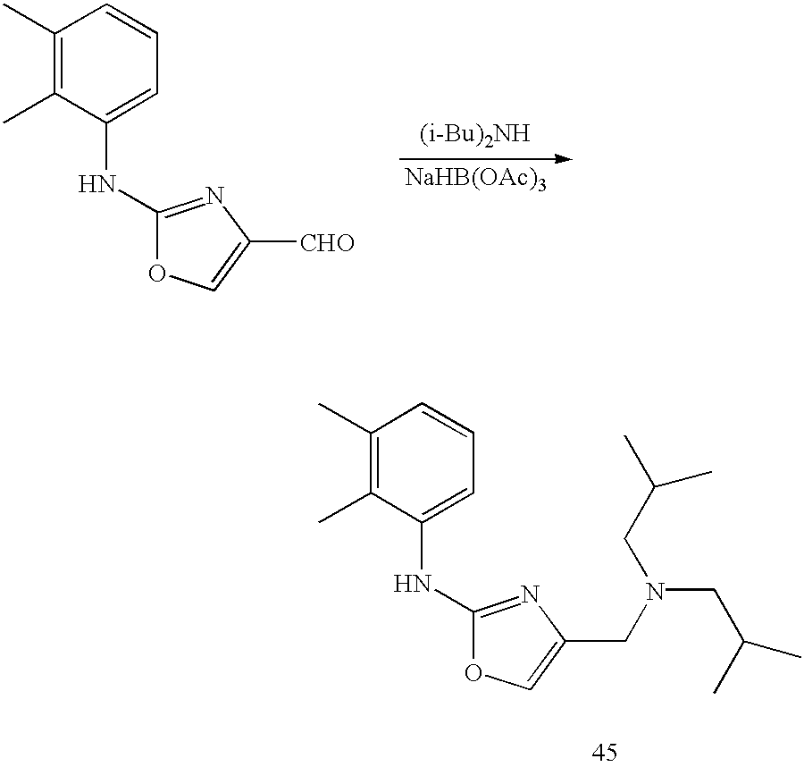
C1(C)=C(C)C(NC2=NC([CHO])=CO2)=CC=C1.[(i-Bu)2NH].[NaHB(OAc)3].C1(C)=C(C)C(NC2=NC(CN(CC(C)C)CC(C)C)=CO2)=CC=C1
